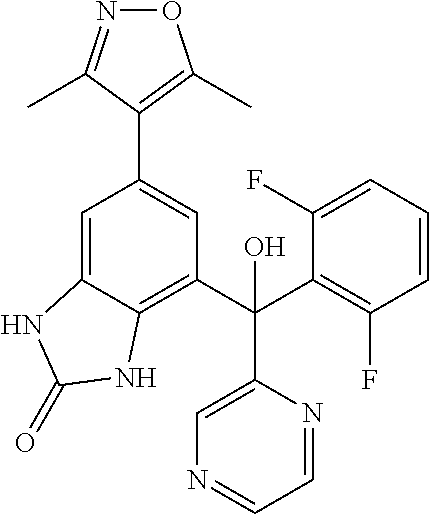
N1=C(C)C(C2=CC(C(C3=CN=CC=N3)(C3=C(F)C=CC=C3F)O)=C3C(=C2)NC(=O)N3)=C(C)O1
